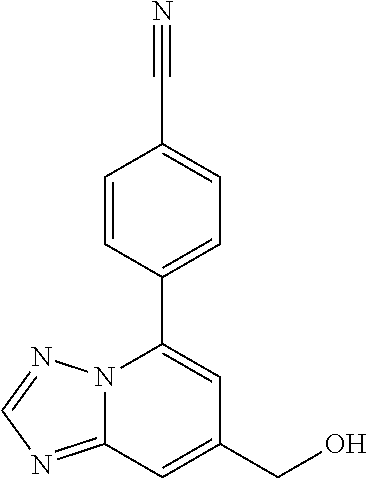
N12C(=NC=N1)C=C(CO)C=C2C1=CC=C(C#N)C=C1
